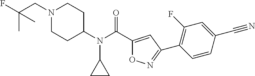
N1(CC(F)(C)C)CCC(N(C(C2=CC(C3=C(F)C=C(C#N)C=C3)=NO2)=O)C2CC2)CC1
